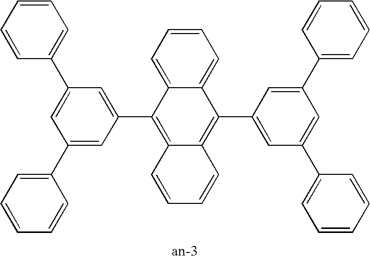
C1(C2=C3C(=C(C4=CC(C5=CC=CC=C5)=CC(C5=CC=CC=C5)=C4)C4=CC=CC=C24)C=CC=C3)=CC(C2=CC=CC=C2)=CC(C2=CC=CC=C2)=C1
